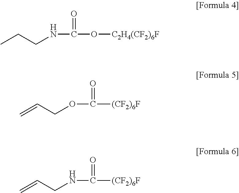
CCCNC(=O)O[C2H4(CF2)6F].C=CCOC(=O)[(CF2)6F].C=CCNC(=O)[(CF2)6F]
